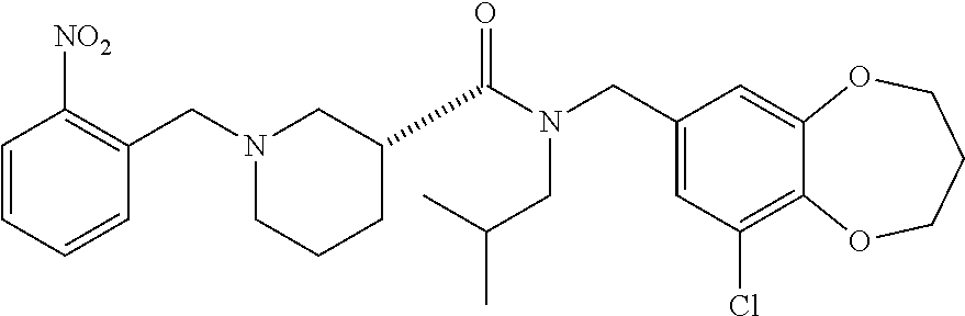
C1(CN(C(=O)C2CCCN(CC3=C([NO2])C=CC=C3)C2)CC(C)C)=CC(Cl)=C2C(=C1)OCCCO2
